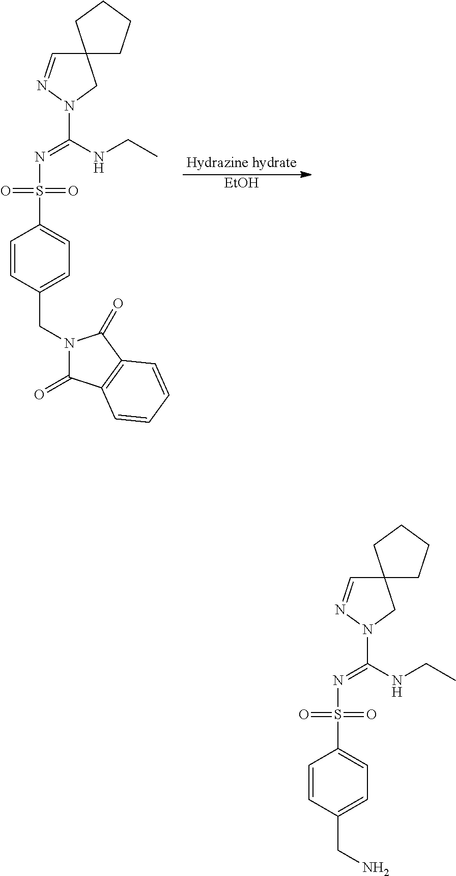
[EtOH].C1=CC(CN2C(=O)C3=C(C2=O)C=CC=C3)=CC=C1S(=O)(=O)N=C(NCC)N1CC2(C=N1)CCCC2.C1=CC(CN)=CC=C1S(=O)(=O)N=C(NCC)N1CC2(C=N1)CCCC2
